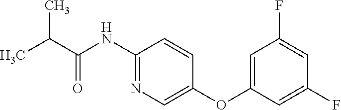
C1(NC(C(C)C)=O)=NC=C(OC2=CC(F)=CC(F)=C2)C=C1
